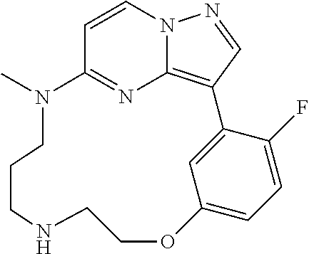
C1=CN2C3=C(C=N2)C2=CC(=CC=C2F)OCCNCCCN(C)C1=N3
